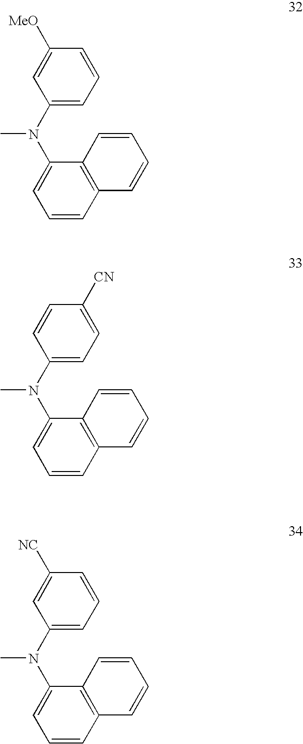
C1(N(C2=CC=CC3=C2C=CC=C3)C)=CC=CC([MeO])=C1.C1(N(C2=CC=CC3=C2C=CC=C3)C)=CC=C([CN])C=C1.C1(N(C2=CC=CC3=C2C=CC=C3)C)=CC=CC([NC])=C1
